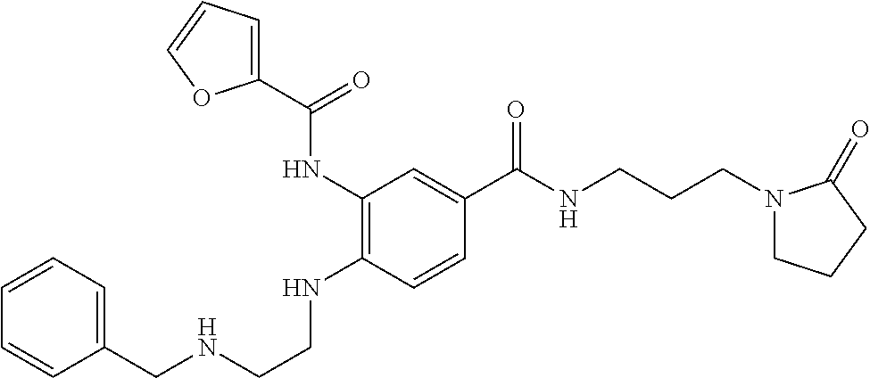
N(C1=C(NC(C2=CC=CO2)=O)C=C(C(NCCCN2CCCC2=O)=O)C=C1)CCNCC1=CC=CC=C1
